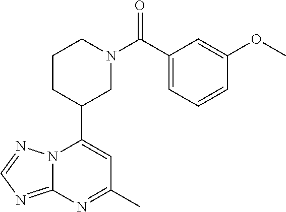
N12C(=NC=N1)N=C(C)C=C2C1CN(C(=O)C2=CC=CC(OC)=C2)CCC1
